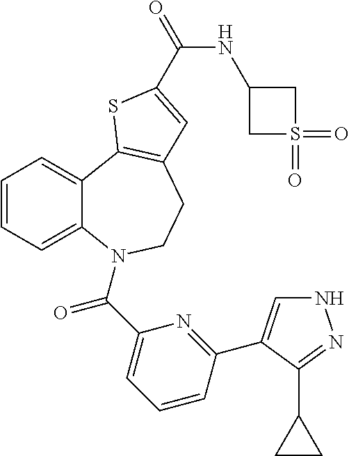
C1=CC=C2C(=C1)C1=C(CCN2C(C2=CC=CC(C3=CNN=C3C3CC3)=N2)=O)C=C(C(NC2CS(=O)(=O)C2)=O)S1
